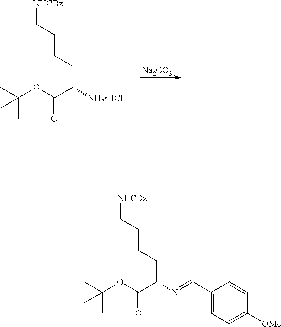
[Na2CO3].[NHCBz]CCCCC(C(OC(C)(C)C)=O)[NH2HCl].[NHCBz]CCCCC(C(OC(C)(C)C)=O)N=CC1=CC=C([OMe])C=C1
